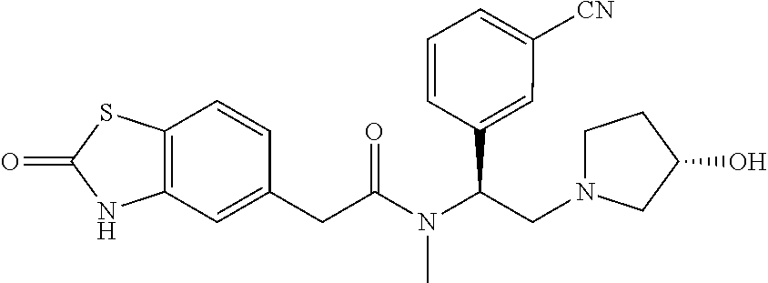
C12=C(C=C(CC(N(C(C3=CC([CN])=CC=C3)CN3CCC(O)C3)C)=O)C=C1)NC(=O)S2
